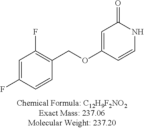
C1=C(F)C=CC(COC2=CC(=O)NC=C2)=C1F
